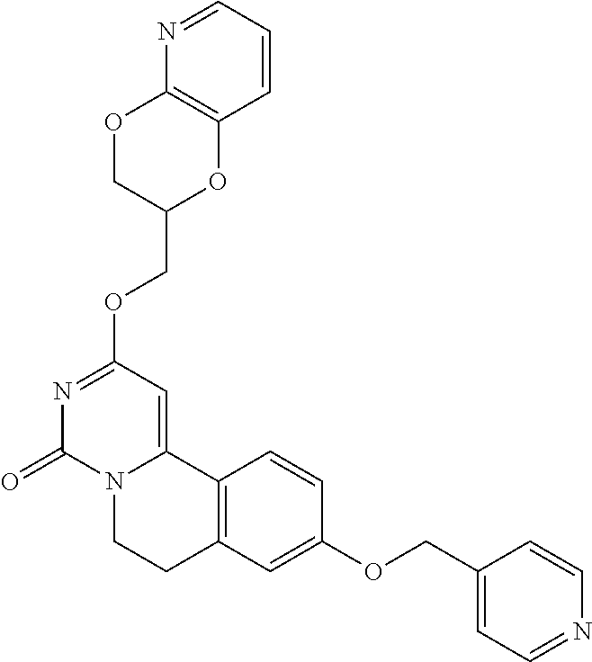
N1=C(OCC2OC3=C(OC2)N=CC=C3)C=C2N(C1=O)CCC1=C2C=CC(OCC2=CC=NC=C2)=C1
